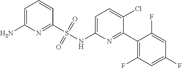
C1=C(NS(C2=NC(N)=CC=C2)(=O)=O)N=C(C2=C(F)C=C(F)C=C2F)C(Cl)=C1
